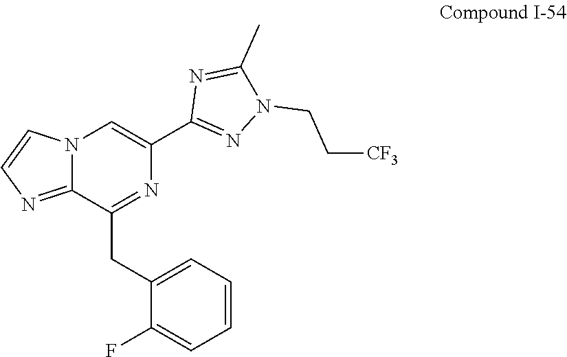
C1(C)=NC(C2=CN3C(=NC=C3)C(CC3=CC=CC=C3F)=N2)=NN1CC[CF3]
